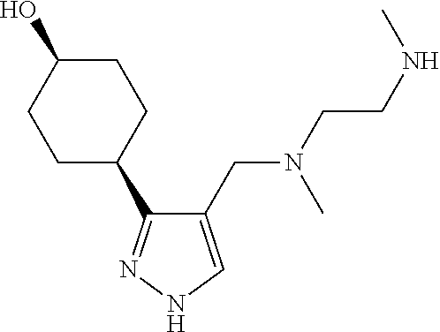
C1(C2CCC(O)CC2)=NNC=C1CN(CCNC)C
